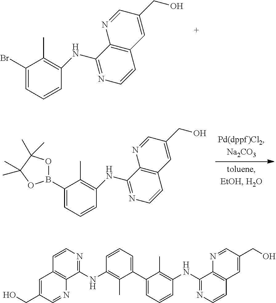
C1(Br)=CC=CC(NC2=NC=CC3=C2N=CC(CO)=C3)=C1C.C1(B2OC(C)(C)C(C)(C)O2)=CC=CC(NC2=NC=CC3=C2N=CC(CO)=C3)=C1C.C1=C(CO)C=NC2=C1C=CN=C2NC1=C(C)C(C2=CC=CC(NC3=NC=CC4=C3N=CC(CO)=C4)=C2C)=CC=C1
